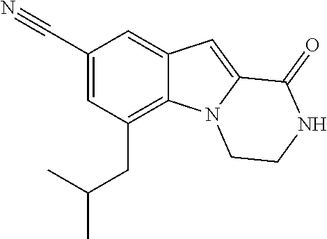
C1(C#N)=CC(CC(C)C)=C2C(=C1)C=C1N2CCNC1=O
